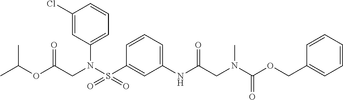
CC(OC(CN(S(C1=CC(NC(CN(C(OCC2=CC=CC=C2)=O)C)=O)=CC=C1)(=O)=O)C1=CC=CC(Cl)=C1)=O)C
